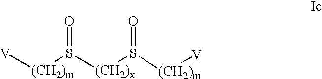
[V][(CH2)m]S([(CH2)x]S(=O)[(CH2)m][V])=O
